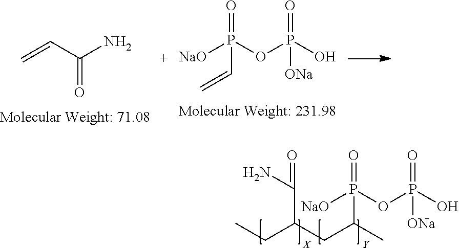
[NaO]P(OP(O)(=O)[ONa])(C(CC(CC)C(=O)N)C)=O.[NaO]P(OP(O)(=O)[ONa])(C=C)=O.C=CC(N)=O
